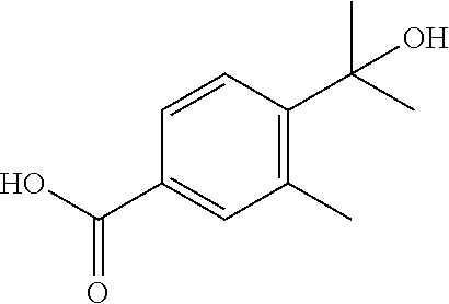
C1=CC(C(O)=O)=CC(C)=C1C(C)(C)O
